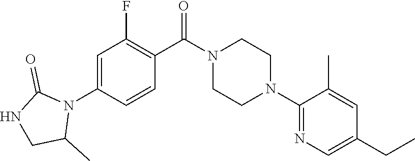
C1=C(N2C(=O)NCC2C)C=CC(C(N2CCN(C3=NC=C(CC)C=C3C)CC2)=O)=C1F
